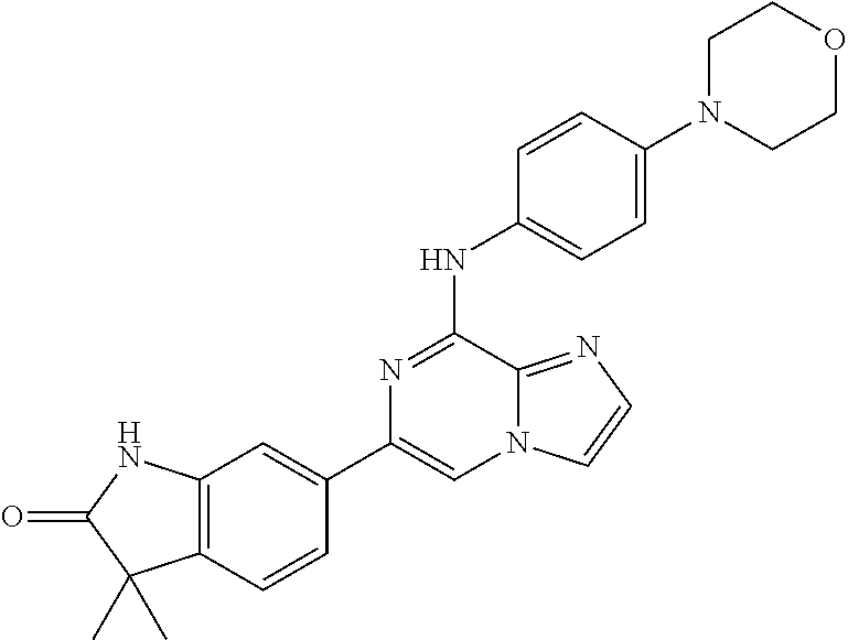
C1(C2=CC3=C(C=C2)C(C)(C)C(=O)N3)=CN2C(=NC=C2)C(NC2=CC=C(N3CCOCC3)C=C2)=N1
